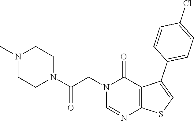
N1(CC(N2CCN(C)CC2)=O)C=NC2=C(C(C3=CC=C(Cl)C=C3)=CS2)C1=O
